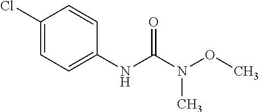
C1(Cl)=CC=C(NC(N(OC)C)=O)C=C1
